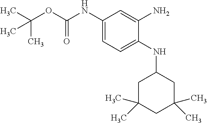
C1(NC(OC(C)(C)C)=O)=CC=C(NC2CC(C)(C)CC(C)(C)C2)C(N)=C1
